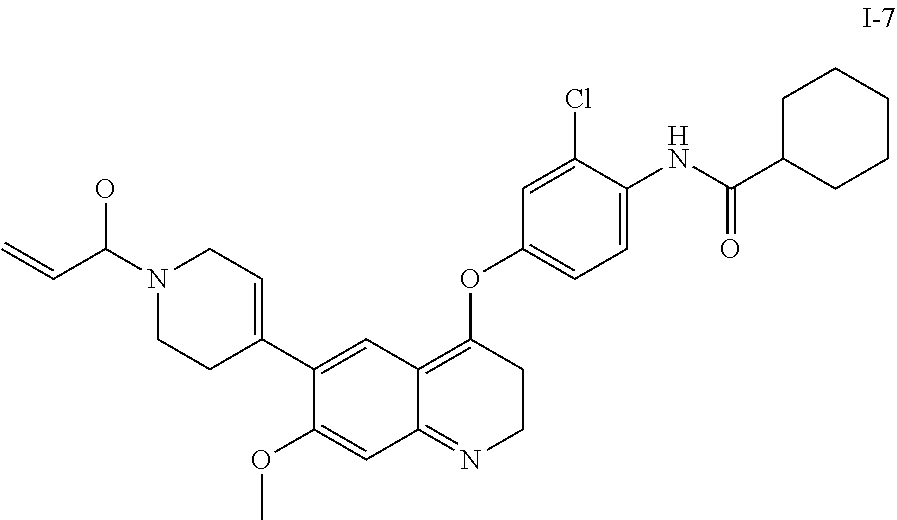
C=CC(N1CCC(C2=CC3=C(OC4=CC=C(NC(C5CCCCC5)=O)C(Cl)=C4)CCN=C3C=C2OC)=CC1)O
